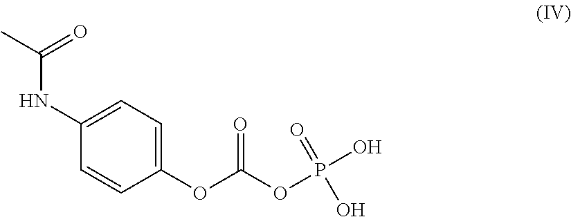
C1(NC(C)=O)=CC=C(OC(OP(O)(=O)O)=O)C=C1
